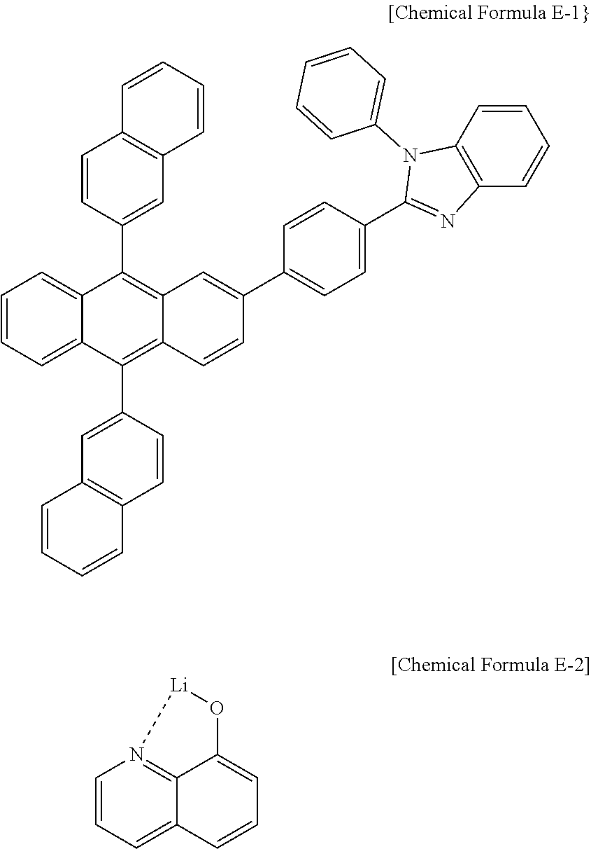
C1=CC=C2C(=C1)C(C1=CC3=C(C=C1)C=CC=C3)=C1C(=C2C2=CC3=C(C=C2)C=CC=C3)C=CC(C2=CC=C(C3=NC4=C(N3C3=CC=CC=C3)C=CC=C4)C=C2)=C1.C1=CC=C2C3=N1[Li]OC3=CC=C2
